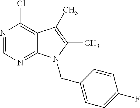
N1=CN=C2C(=C1Cl)C(C)=C(C)N2CC1=CC=C(F)C=C1
